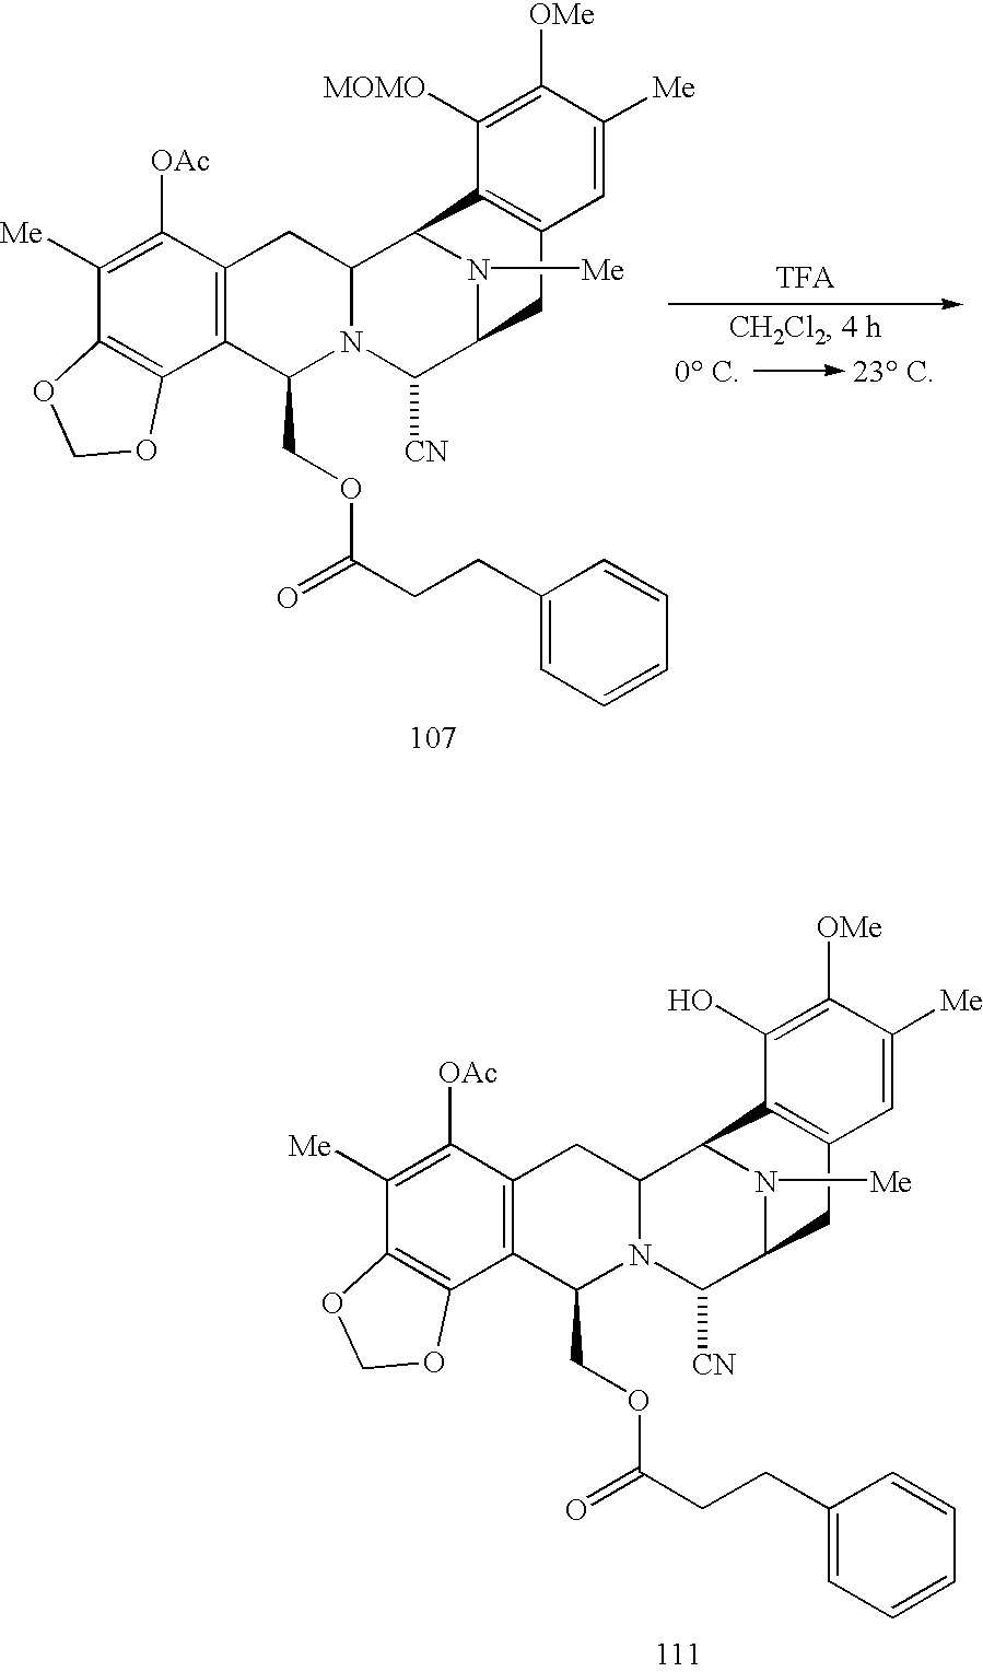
C1([OAc])=C([Me])C2=C(C3=C1CC1N(C3COC(CCC3=CC=CC=C3)=O)C([CN])C3N([Me])C1C1=C(C3)C=C([Me])C([OMe])=C1O)OCO2.[TFA].C1([OAc])=C([Me])C2=C(C3=C1CC1N(C3COC(CCC3=CC=CC=C3)=O)C([CN])C3N([Me])C1C1=C(C3)C=C([Me])C([OMe])=C1[MOMO])OCO2
